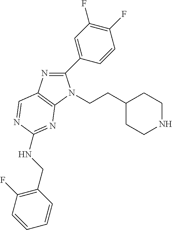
C1(C2=CC(F)=C(F)C=C2)=NC2=C(N1CCC1CCNCC1)N=C(NCC1=C(F)C=CC=C1)N=C2
